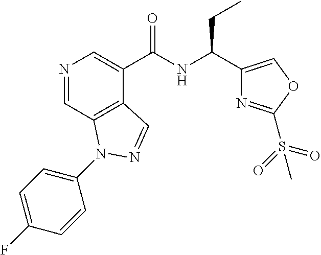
N1=CC2=C(C(C(NC(C3=COC(S(=O)(=O)C)=N3)CC)=O)=C1)C=NN2C1=CC=C(F)C=C1
